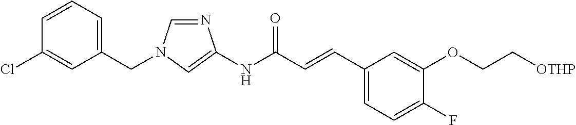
C1=NC(NC(C=CC2=CC=C(F)C(OCC[OTHP])=C2)=O)=CN1CC1=CC=CC(Cl)=C1
